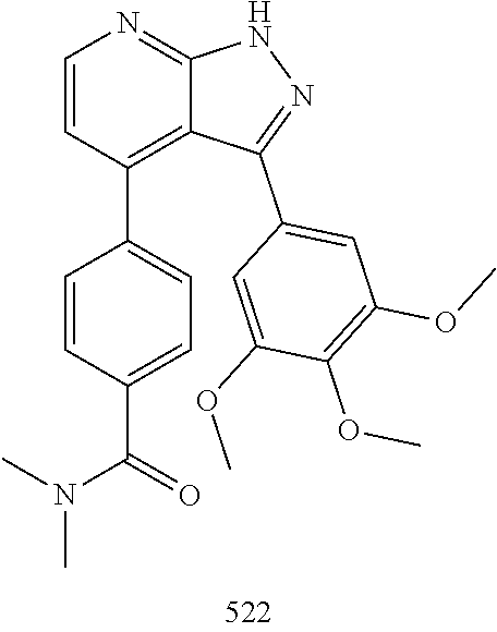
N(C)(C(C1=CC=C(C2=C3C(C4=CC(OC)=C(OC)C(OC)=C4)=NNC3=NC=C2)C=C1)=O)C
